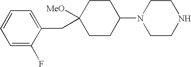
C1=C(F)C(CC2([MeO])CCC(N3CCNCC3)CC2)=CC=C1
